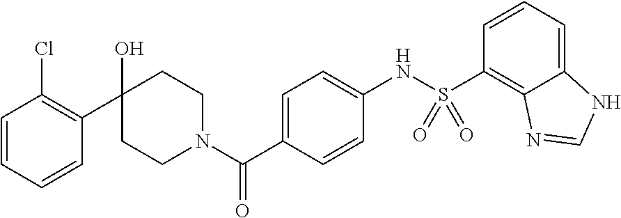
C1CN(C(C2=CC=C(NS(C3=C4C(=CC=C3)NC=N4)(=O)=O)C=C2)=O)CCC1(O)C1=C(Cl)C=CC=C1
